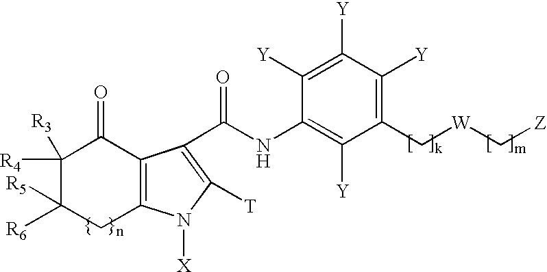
C12=C(C(C(=O)NC3=C([Y])C(C[W]C[Z])=C([Y])C([Y])=C3[Y])=C([T])N1[X])C(=O)C([R4])([R3])C([R6])([R5])C2
